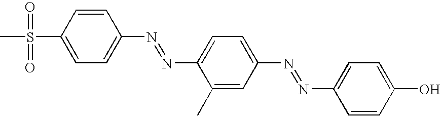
CS(C1=CC=C(N=NC2=CC=C(N=NC3=CC=C(O)C=C3)C=C2C)C=C1)(=O)=O
